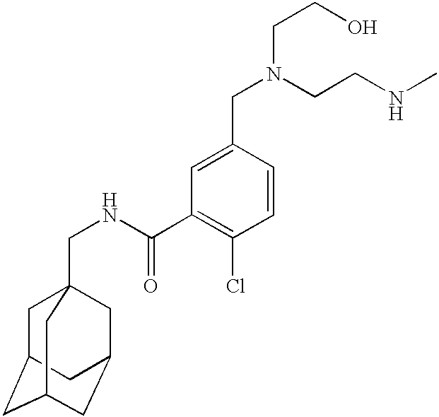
C1C2CC3CC(CC1(CNC(C1=C(Cl)C=CC(CN(CCNC)CCO)=C1)=O)C3)C2
